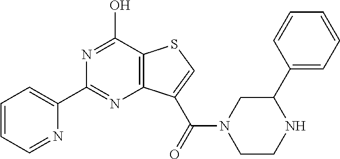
C1=CC=NC(C2=NC3=C(C(O)=N2)SC=C3C(=O)N2CC(C3=CC=CC=C3)NCC2)=C1
